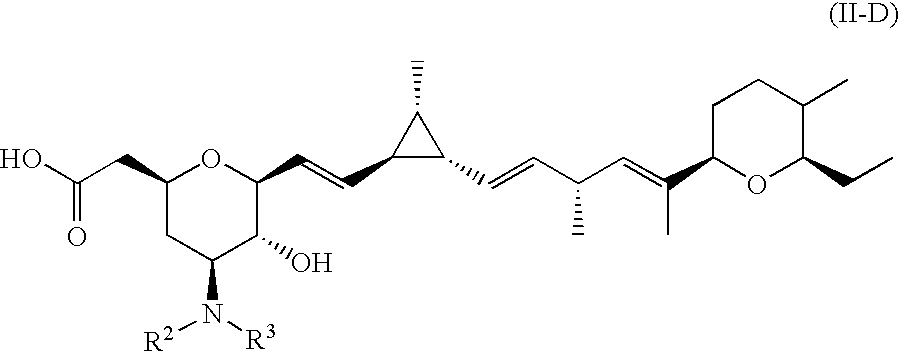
C1(CC(O)=O)CC(N([R3])[R2])C(O)C(C=CC2C(C=CC(C=C(C)C3OC(CC)C(C)CC3)C)C2C)O1
